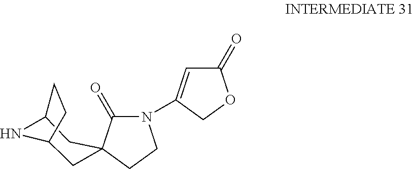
C1(=O)C=C(N2C(=O)C3(CC2)CC2NC(C3)CC2)CO1
